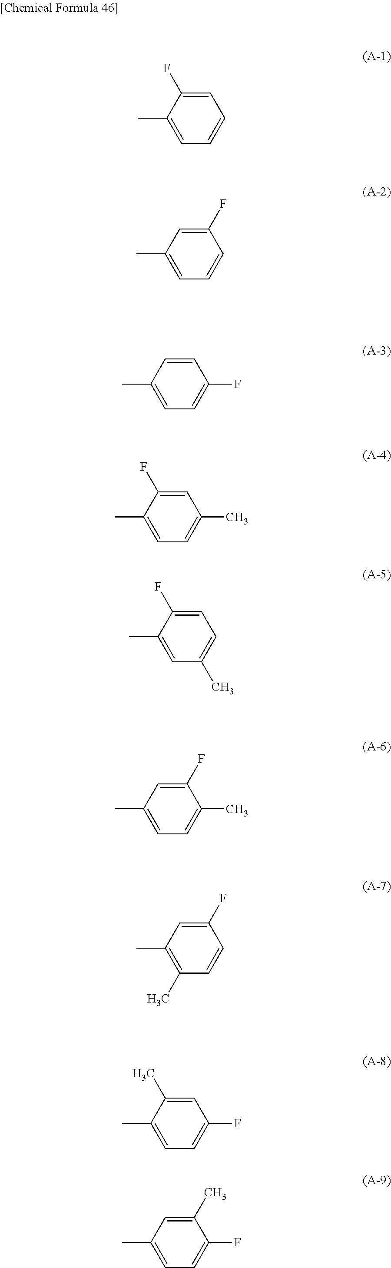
C1=C(F)C(C)=CC=C1.C1(F)=CC(C)=CC=C1.C1=CC(C)=CC=C1F.C1=C(F)C(C)=CC=C1C.C1=C(F)C(C)=CC(C)=C1.C1(F)=CC(C)=CC=C1C.C1(F)=CC(C)=C(C)C=C1.C1=C(C)C(C)=CC=C1F.C1(C)=CC(C)=CC=C1F
